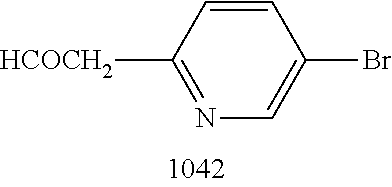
[H2COCH]C1=NC=C(Br)C=C1
